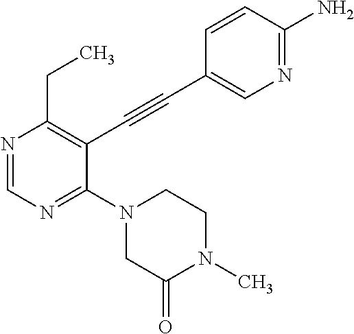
N1=CN=C(N2CC(=O)N(C)CC2)C(C#CC2=CN=C(N)C=C2)=C1CC
